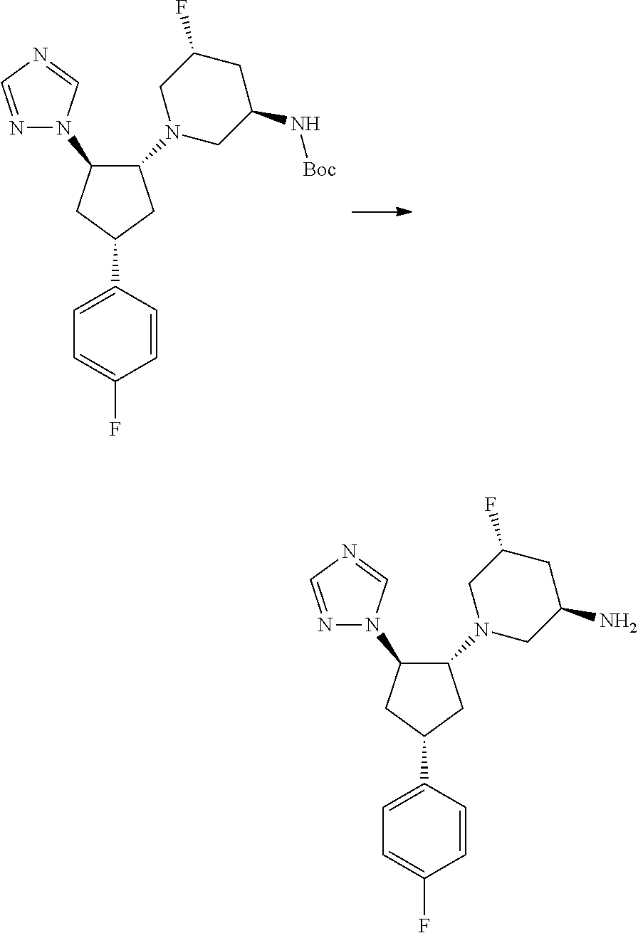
C1=C(F)C=CC(C2CC(N3N=CN=C3)C(N3CC(N)CC(F)C3)C2)=C1.C1=C(F)C=CC(C2CC(N3N=CN=C3)C(N3CC(N[Boc])CC(F)C3)C2)=C1
